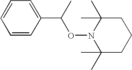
C1=CC(C(C)ON2C(C)(C)CCCC2(C)C)=CC=C1
